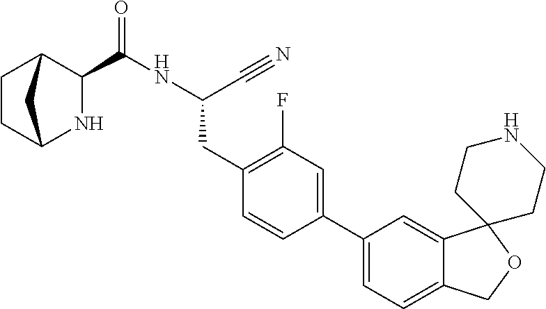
C(NC(CC1=C(F)C=C(C2=CC=C3C(=C2)C2(OC3)CCNCC2)C=C1)C#N)(=O)C1C2CCC(N1)C2
